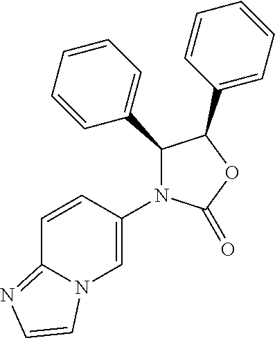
C1(=O)OC(C2=CC=CC=C2)C(C2=CC=CC=C2)N1C1=CN2C(=NC=C2)C=C1
